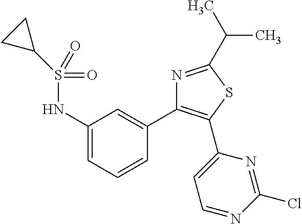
C1(NS(=O)(=O)C2CC2)=CC=CC(C2=C(C3=CC=NC(Cl)=N3)SC(C(C)C)=N2)=C1
